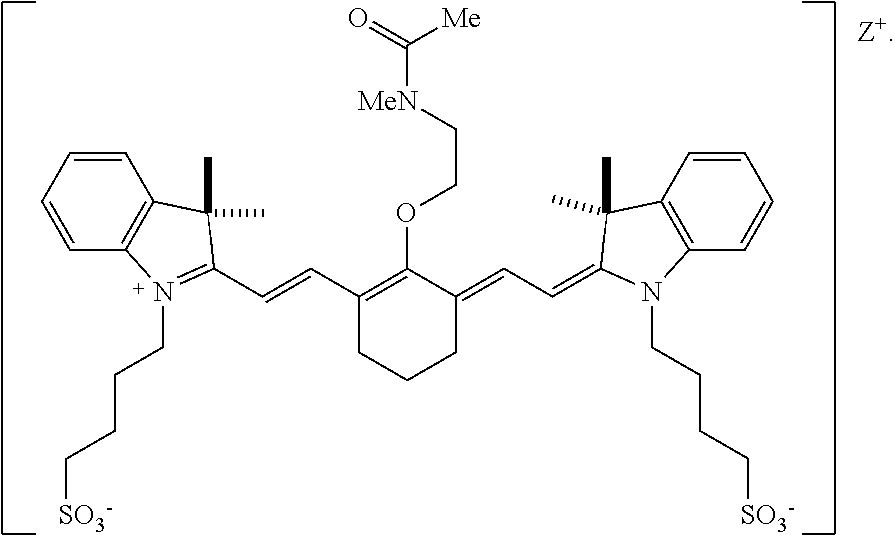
C1=CC2=C(C=C1)C(C)(C)C(C=CC1=C(OCC[MeN]C([Me])=O)C(=CC=C3N(CCCC[SO3-])C4=C(C=CC=C4)C3(C)C)CCC1)=N2CCCC[SO3-]
